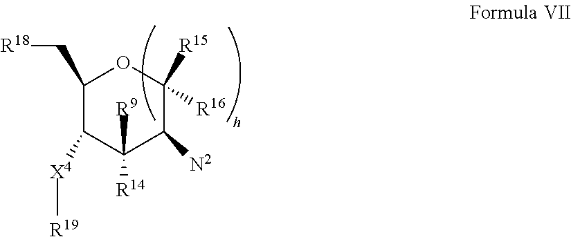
C1(C[R18])C([X4][R19])C([R9])([R14])C([N2])C([R15])([R16])O1
